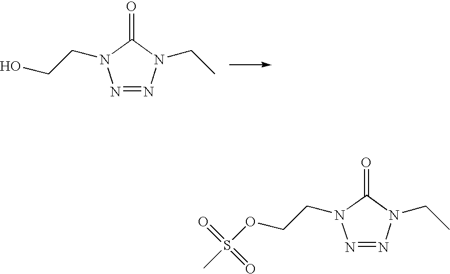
N1=NN(CC)C(=O)N1CCO.N1=NN(CC)C(=O)N1CCOS(C)(=O)=O
